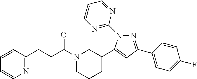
N1(C(CCC2=NC=CC=C2)=O)CCCC(C2=CC(C3=CC=C(F)C=C3)=NN2C2=NC=CC=N2)C1
